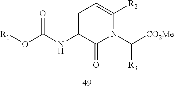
C1=C(NC(O[R1])=O)C(=O)N(C([CO2Me])[R3])C([R2])=C1
